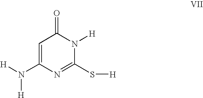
C1=C(N([H])[H])N=C(S[H])N([H])C1=O
